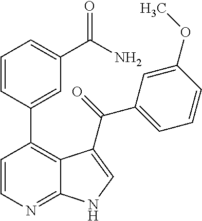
C1=CC(C2=C3C(=NC=C2)NC=C3C(=O)C2=CC=CC(OC)=C2)=CC(C(N)=O)=C1
